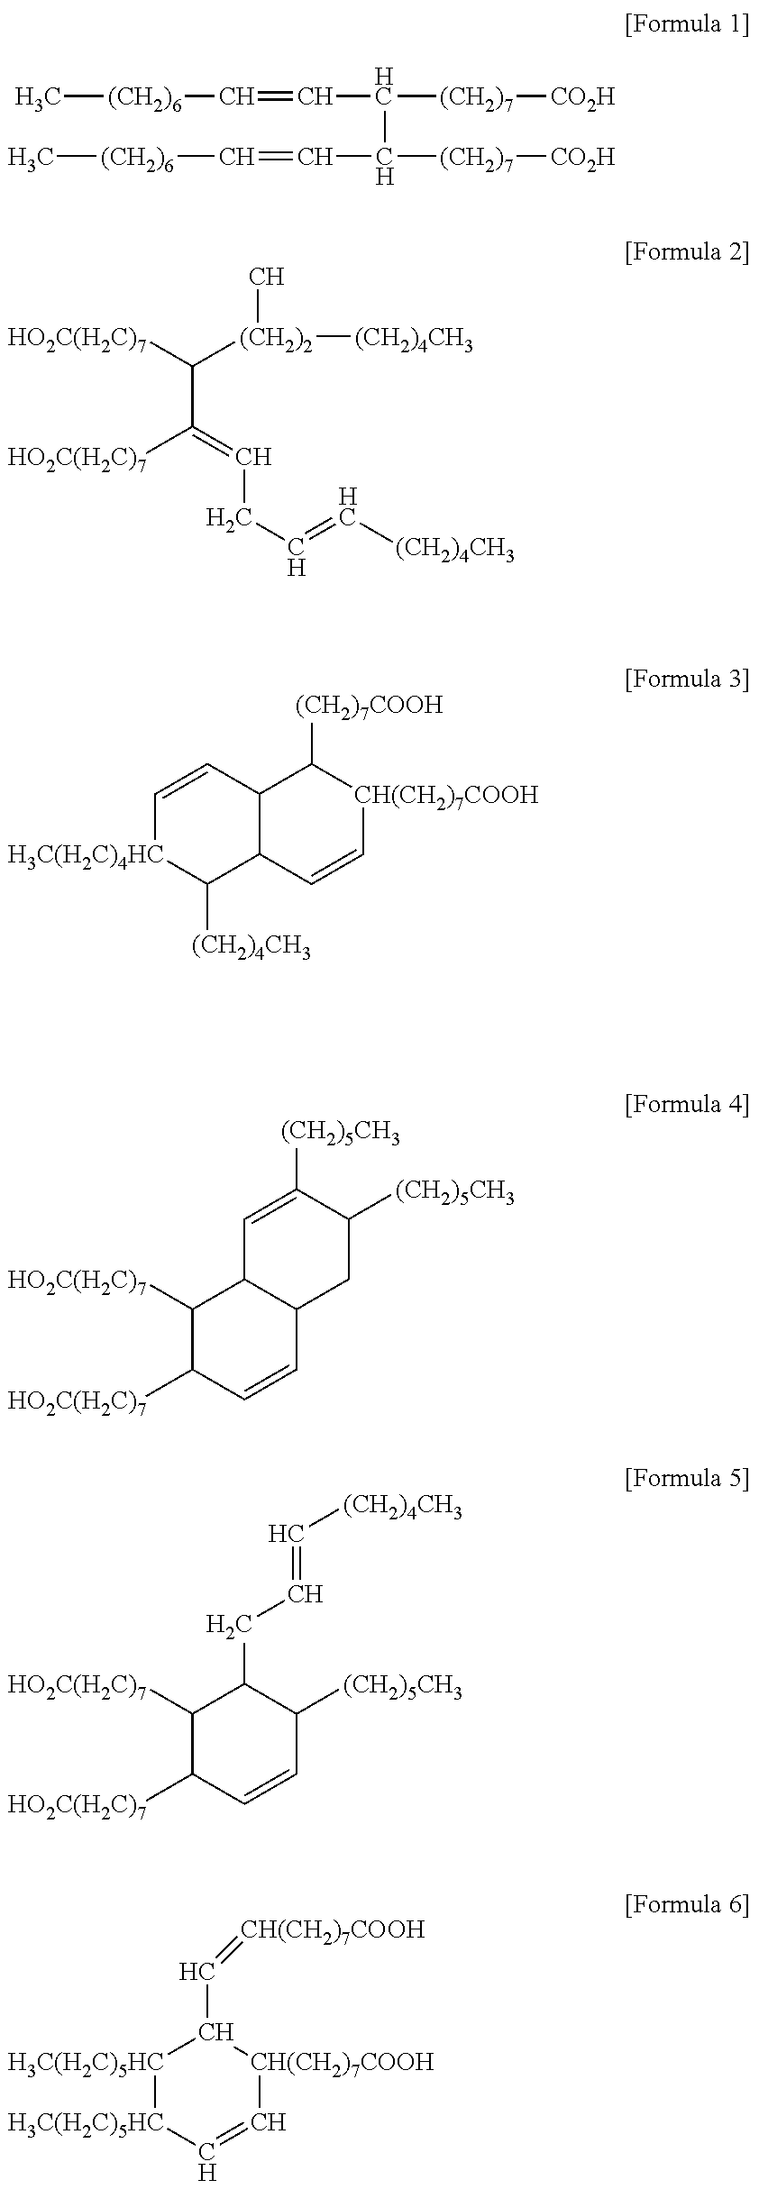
C[(CH2)6]C=CC([(CH2)7][CO2H])C([(CH2)7][CO2H])C=C[(CH2)6]C.C(C(=CCC=C[(CH2)4CH3])[HO2C(H2C)7])([HO2C(H2C)7])[(CH2)2](C)[(CH2)4CH3].C1=CC2C(C([(CH2)4CH3])[H3C(H2C)4HC]1)C=C[CH(CH2)7COOH]C2[(CH2)7COOH].C1([HO2C(H2C)7])C([HO2C(H2C)7])C=CC2C1C=C([(CH2)5CH3])C([(CH2)5CH3])C2.C1([HO2C(H2C)7])C([HO2C(H2C)7])C=CC([(CH2)5CH3])C1CC=C[(CH2)4CH3].[H3C(H2C)5HC]1[H3C(H2C)5HC]C=C[CH(CH2)7COOH]C1C=[CH(CH2)7COOH]
